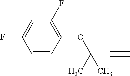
C1(OC(C#C)(C)C)=C(F)C=C(F)C=C1
